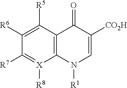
C12=C(C([R5])=C([R6])C([R7])=[X]1[R8])C(=O)C([CO2H])=CN2[R1]
